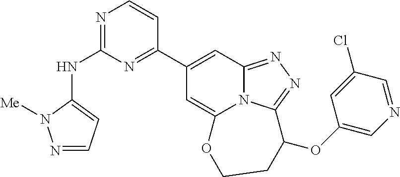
N1=C(NC2=CC=NN2[Me])N=C(C2=CC3=NN=C4N3C(=C2)OCCC4OC2=CN=CC(Cl)=C2)C=C1
